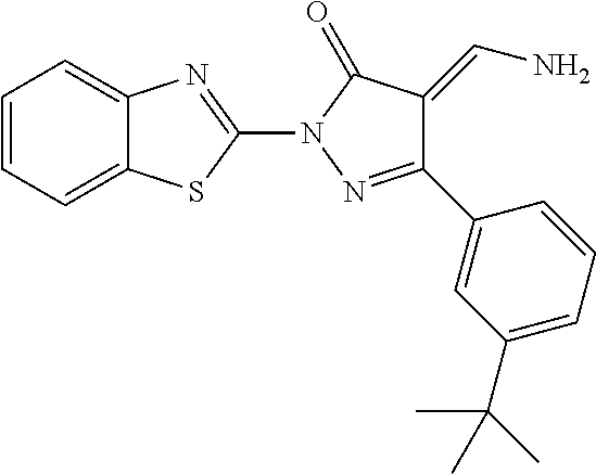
C1=CC=C2C(=C1)N=C(N1N=C(C3=CC(C(C)(C)C)=CC=C3)C(=CN)C1=O)S2
